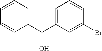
C1=CC=C(C(C2=CC=CC(Br)=C2)O)C=C1
